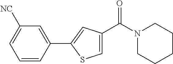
C1=CC(C2=CC(C(N3CCCCC3)=O)=CS2)=CC([NC])=C1
